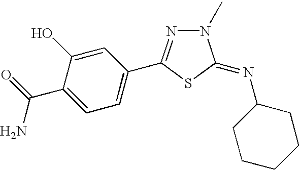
C1=C(C(N)=O)C(O)=CC(C2=NN(C)C(=NC3CCCCC3)S2)=C1
